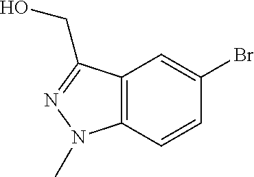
C12=C(C=CC(Br)=C1)N(C)N=C2CO
